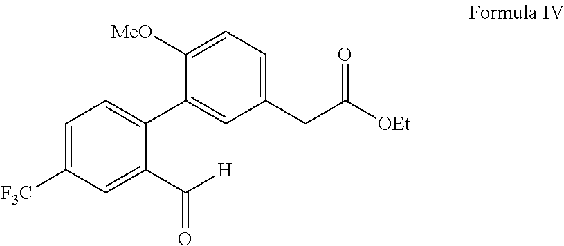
C1=C([F3C])C=C(C([H])=O)C(C2=CC(CC([OEt])=O)=CC=C2[MeO])=C1
